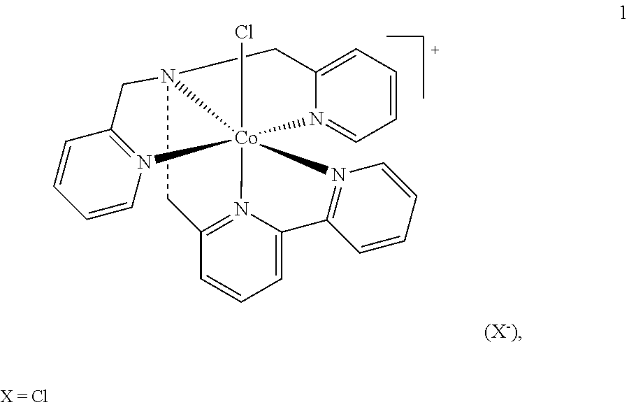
C1N23CC4=N(C=CC=C4)[Co]24(Cl)(N2=C1C=CC=C2C1=N4C=CC=C1)N1=CC=CC=C1C3.[(X-)]
